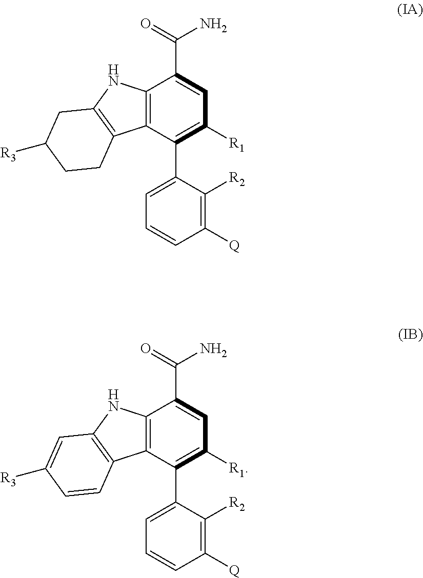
C12=C(C(C3=CC=CC([Q])=C3[R2])=C([R1])C=C1C(=O)N)C1=C(N2)CC([R3])CC1.C12=C(C(C3=CC=CC([Q])=C3[R2])=C([R1])C=C1C(=O)N)C1=C(N2)C=C([R3])C=C1
